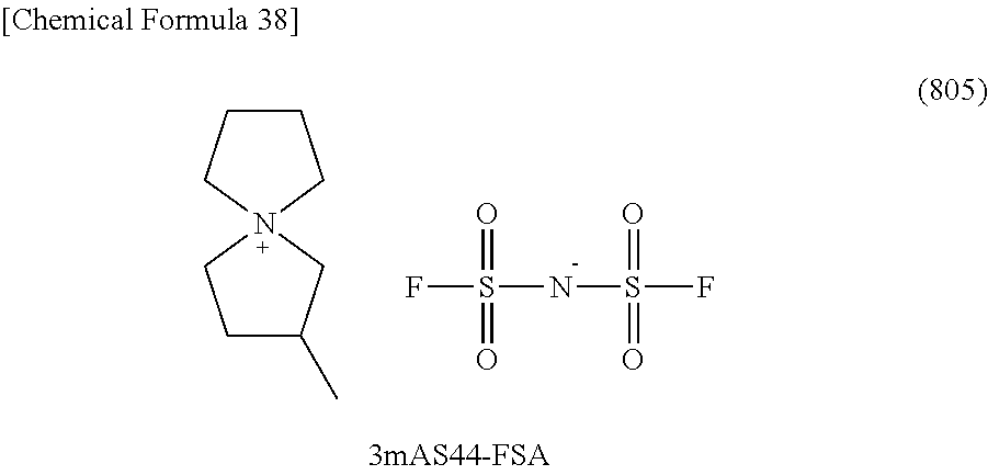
C1C(C)CN2(C1)CCCC2.FS(NS(F)(=O)=O)(=O)=O
